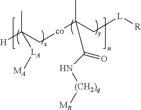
CC(C[co]C(C)(C[L][R])C(N[(CH2)q][MB])=O)([H])[LA][MA]
